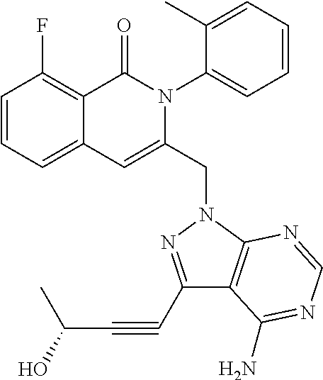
C1=CC=C2C(=C1F)C(=O)N(C1=CC=CC=C1C)C(CN1C3=C(C(C#CC(O)C)=N1)C(N)=NC=N3)=C2
